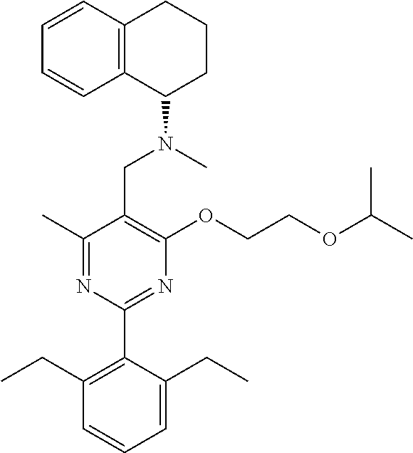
C1(C)=NC(C2=C(CC)C=CC=C2CC)=NC(OCCOC(C)C)=C1CN(C)C1CCCC2=C1C=CC=C2
